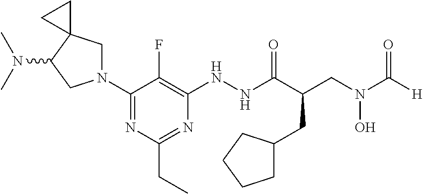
N1(C2=NC(CC)=NC(NNC(C(CN(C([H])=O)O)CC3CCCC3)=O)=C2F)CC2(C(N(C)C)C1)CC2
